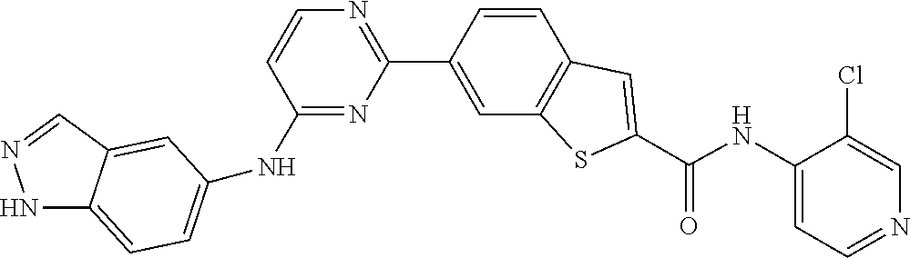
N(C(C1=CC2=C(S1)C=C(C1=NC=CC(NC3=CC=C4NN=CC4=C3)=N1)C=C2)=O)C1=CC=NC=C1Cl
